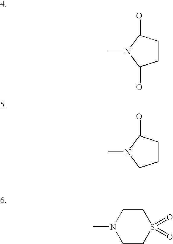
C1CC(=O)N(C)C1=O.C1CC(=O)N(C)C1.C1CS(=O)(=O)CCN1C
